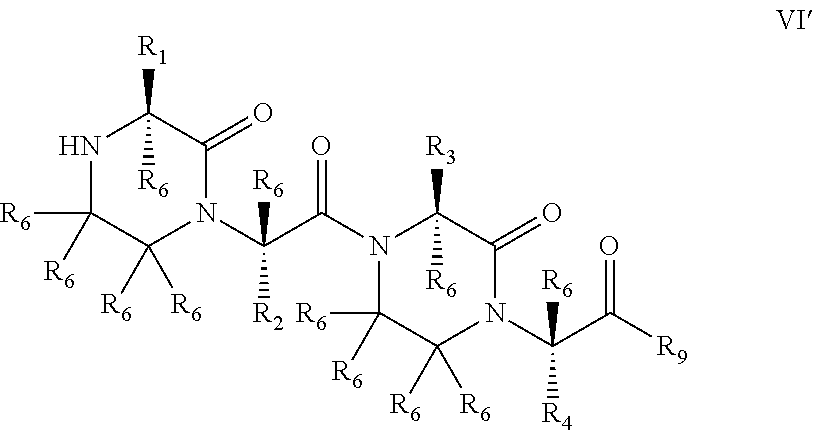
N1C([R6])([R6])C([R6])([R6])N(C(C(N2C([R6])([R6])C([R6])([R6])N(C(C([R9])=O)([R6])[R4])C(=O)C2([R3])[R6])=O)([R6])[R2])C(=O)C1([R1])[R6]
